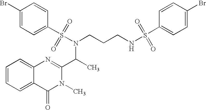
C1=CC=C2C(=C1)N=C(C(C)N(S(C1=CC=C(Br)C=C1)(=O)=O)CCCNS(C1=CC=C(Br)C=C1)(=O)=O)N(C)C2=O
